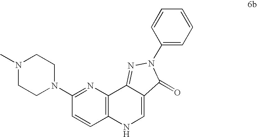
C1=CC2=C(N=C1N1CCN(C)CC1)C1=NN(C3=CC=CC=C3)C(=O)C1=CN2
